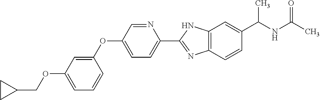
C1=C(OCC2CC2)C=C(OC2=CC=C(C3=NC4=C(N3)C=C(C(NC(C)=O)C)C=C4)N=C2)C=C1
